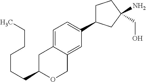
C1C(CCCCCC)OCC2=CC(C3CCC(N)(CO)C3)=CC=C12
